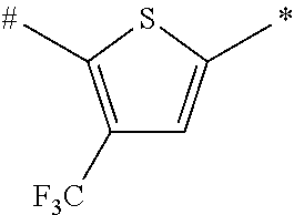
C1([F3C])=C(C)SC(C)=C1
